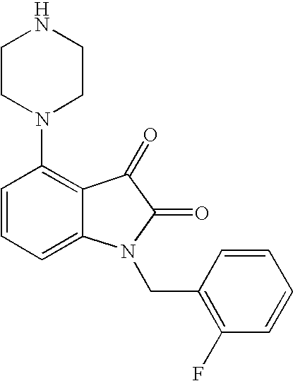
C1=CC=C2C(=C1N1CCNCC1)C(=O)C(=O)N2CC1=C(F)C=CC=C1
